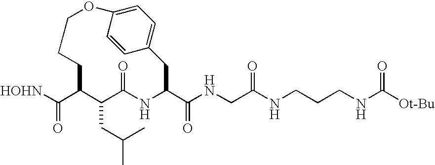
N(CC(NCCCNC([Ot-Bu])=O)=O)C(C1NC(=O)C(CC(C)C)C(C([HOHN])=O)CCCOC2=CC=C(C1)C=C2)=O
